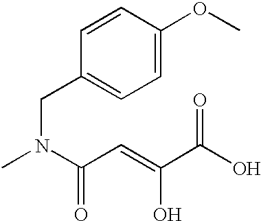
CN(C(C=C(C(O)=O)O)=O)CC1=CC=C(OC)C=C1
